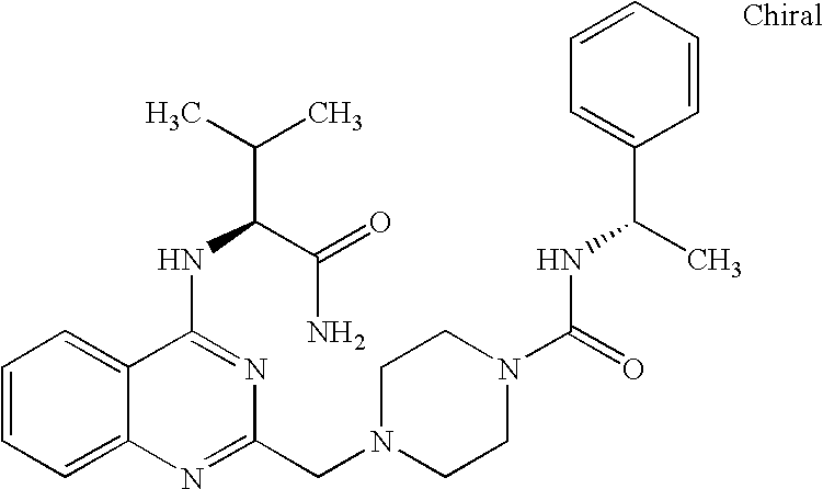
C1=CC=C2C(=C1)C(NC(C(=O)N)C(C)C)=NC(CN1CCN(C(=O)NC(C)C3=CC=CC=C3)CC1)=N2
